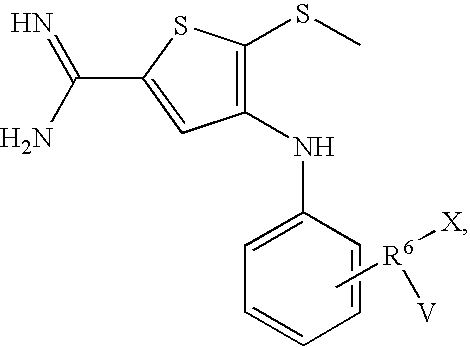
C1=C(NC2=C(SC)SC(C(=N)N)=C2)C=CC=C1.C[R6]([X])[V]
